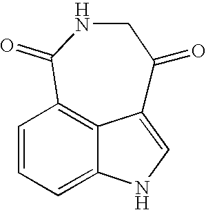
C1=CC=C2C3=C1C(=O)NCC(=O)C3=CN2
